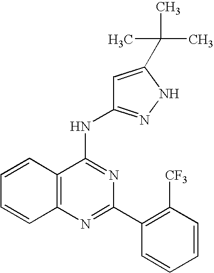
C12=C(N=C(C3=C([CF3])C=CC=C3)N=C1NC1=NNC(C(C)(C)C)=C1)C=CC=C2
